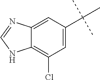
C12=CC(C(C)(C)C)=CC(Cl)=C1NC=N2
